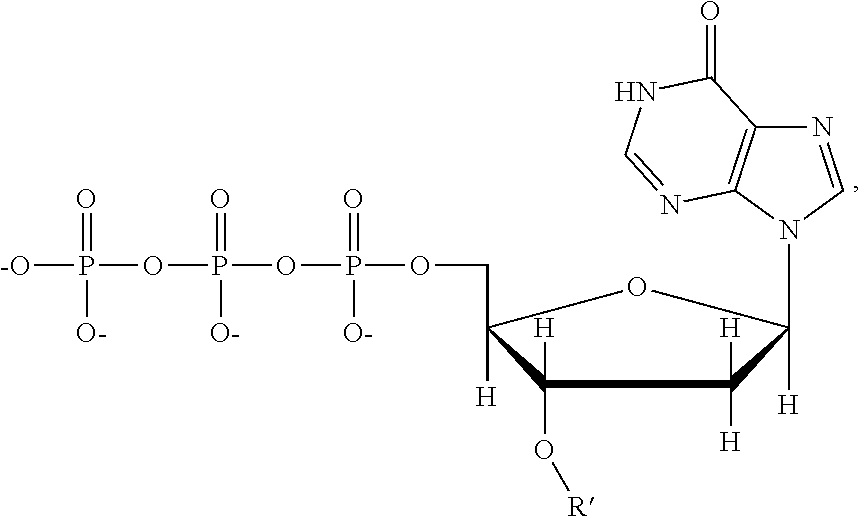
C1(O[R])([H])C([H])(COP(=O)([O-])OP(=O)([O-])OP(=O)([-O])[O-])OC([H])(N2C3=C(N=C2)C(=O)NC=N3)C1([H])[H]
